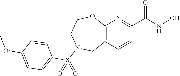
C12=C(C=CC(C(NO)=O)=N1)CN(S(C1=CC=C(OC)C=C1)(=O)=O)CCO2
